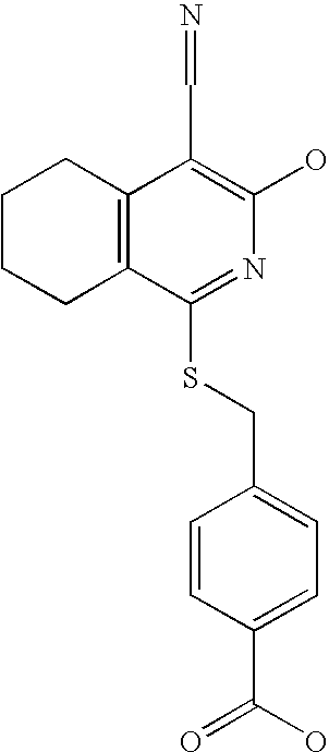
C1CCC2=C(C1)C(C=N)=C(O)N=C2SCC1=CC=C(C(O)=O)C=C1
